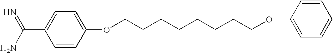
C1=CC(OCCCCCCCCOC2=CC=CC=C2)=CC=C1C(N)=N
